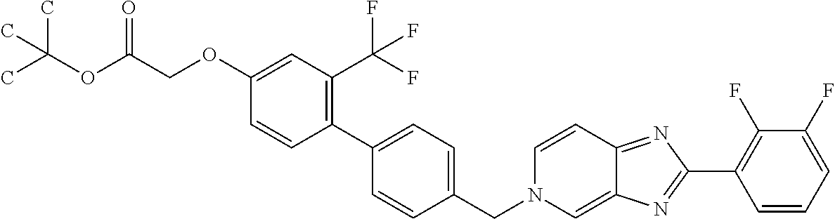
C1(OCC(OC(C)(C)C)=O)=CC(C(F)(F)F)=C(C2=CC=C(CN3C=C4C(=NC(C5=C(F)C(F)=CC=C5)=N4)C=C3)C=C2)C=C1
